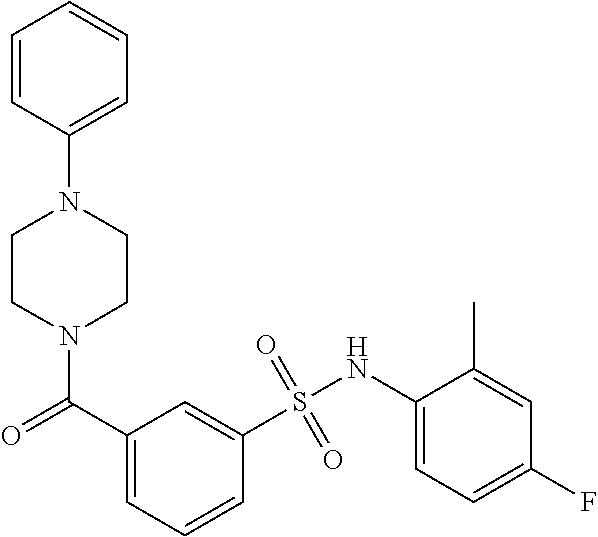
N1(C(=O)C2=CC=CC(S(NC3=CC=C(F)C=C3C)(=O)=O)=C2)CCN(C2=CC=CC=C2)CC1
